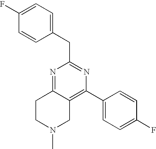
C1=C(F)C=CC(CC2=NC(C3=CC=C(F)C=C3)=C3C(=N2)CCN(C)C3)=C1
